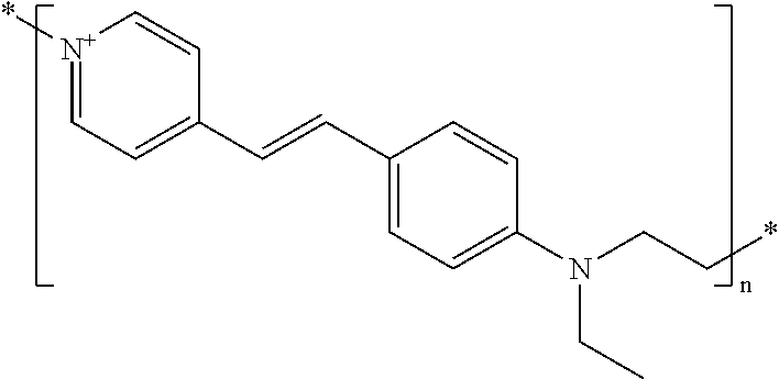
[N+]1(*)=CC=C(C=CC2=CC=C(N(CC*)CC)C=C2)C=C1
